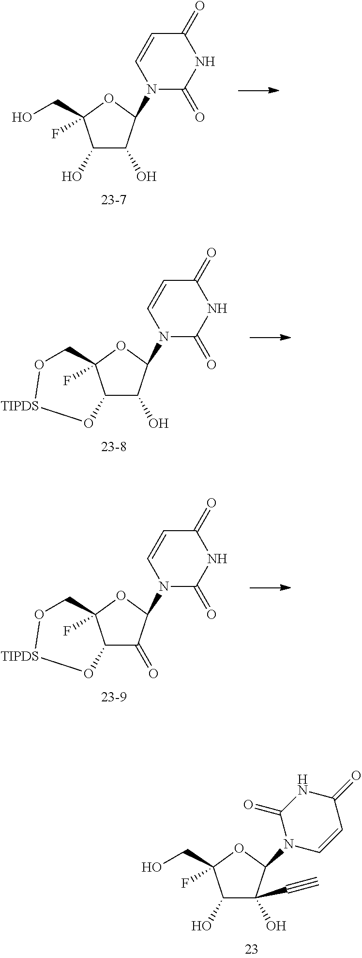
C1(O)C(O)C(N2C(=O)NC(=O)C=C2)OC1(CO)F.C12C(O)C(N3C(=O)NC(=O)C=C3)OC1(F)CO[TIPDS]O2.C12C(=O)C(N3C(=O)NC(=O)C=C3)OC1(F)CO[TIPDS]O2.C1(O)C(O)(C#C)C(N2C=CC(=O)NC2=O)OC1(CO)F
